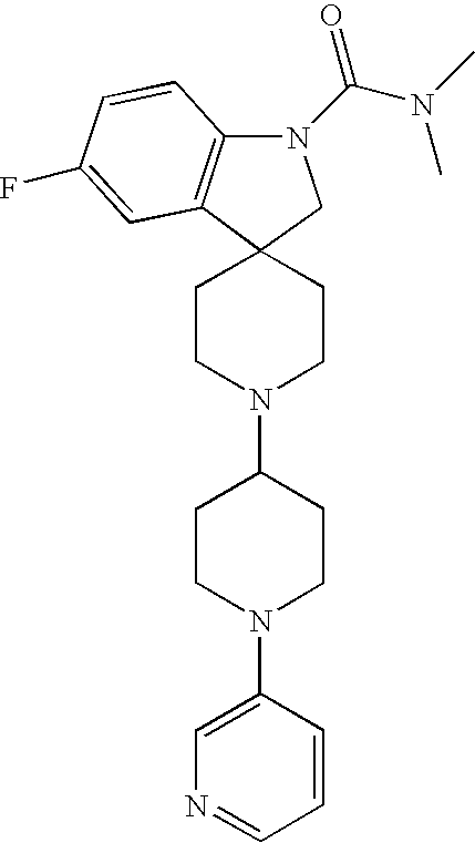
C12(CCN(C3CCN(C4=CN=CC=C4)CC3)CC1)C1=C(N(C(N(C)C)=O)C2)C=CC(F)=C1
